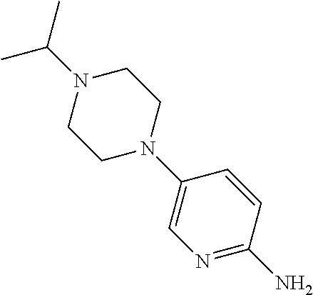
N1=C(N)C=CC(N2CCN(C(C)C)CC2)=C1
